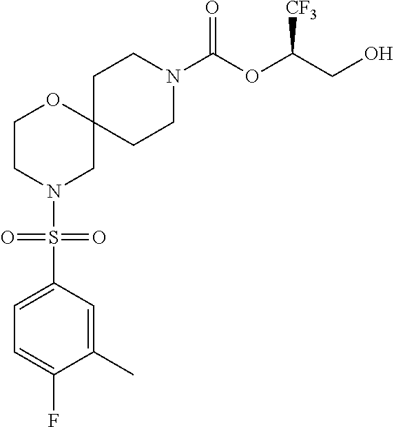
C1CN(C(OC(CO)[CF3])=O)CCC12OCCN(S(C1=CC=C(F)C(C)=C1)(=O)=O)C2
